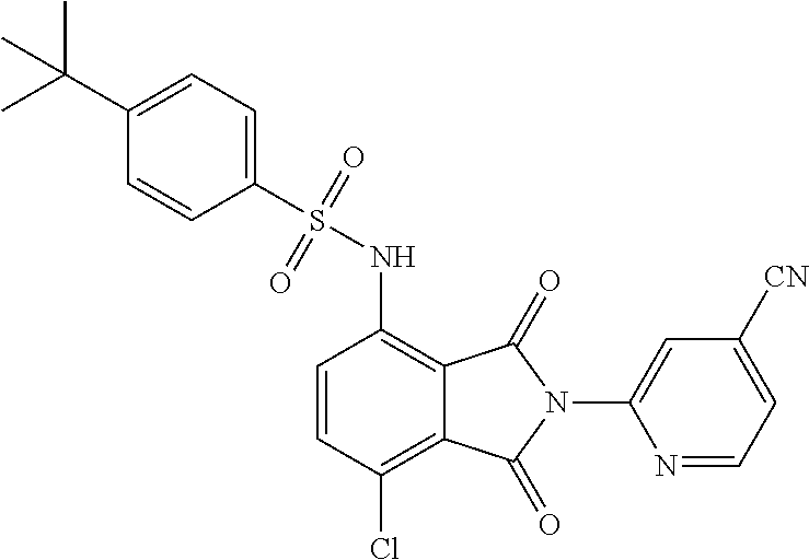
C1(S(NC2=C3C(=C(Cl)C=C2)C(=O)N(C2=CC([CN])=CC=N2)C3=O)(=O)=O)=CC=C(C(C)(C)C)C=C1
